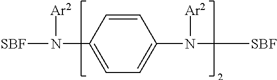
[SBF]N(C1=CC=C(N([SBF])[Ar2])C=C1)[Ar2]
